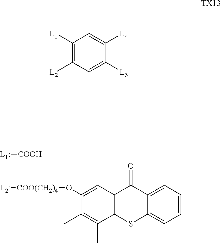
[L1:][COOH].[L2:][COO(CH2)4]OC1=CC2=C(C(C)=C1C)SC1=CC=CC=C1C2=O.C1([L1])=C([L2])C=C([L3])C([L4])=C1.[TX13]
